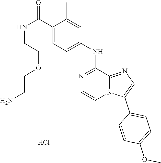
C1=C(NC2=NC=CN3C2=NC=C3C2=CC=C(OC)C=C2)C=C(C)C(C(NCCOCCN)=O)=C1.Cl
